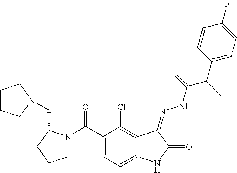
C(C1=CC=C2C(=C1Cl)C(=NNC(C(C)C1=CC=C(F)C=C1)=O)C(=O)N2)(=O)N1CCCC1CN1CCCC1
